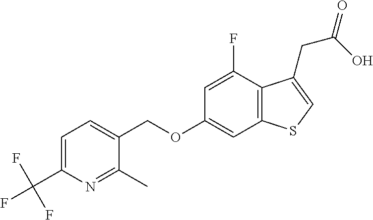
C1=C(C(F)(F)F)N=C(C)C(COC2=CC3=C(C(F)=C2)C(CC(=O)O)=CS3)=C1
